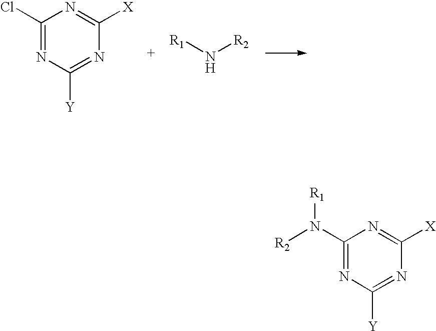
C1(Cl)=NC([Y])=NC([X])=N1.N([R1])[R2].C1(N([R2])[R1])=NC([Y])=NC([X])=N1
